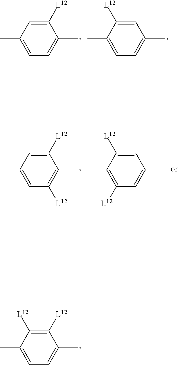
CC1=CC=C(C)C([L12])=C1.CC1=CC=C(C)C=C1[L12].CC1=CC=C(C)C([L12])=C1[L12].CC1=CC([L12])=C(C)C([L12])=C1.CC1=C([L12])C=C(C)C=C1[L12]
